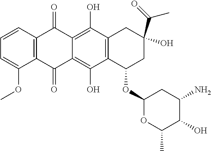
C12=C(C=CC=C1OC)C(=O)C1=C(O)C3=C(C(O)=C1C2=O)C(OC1OC(C)C(O)C(N)C1)CC(C(=O)C)(O)C3
